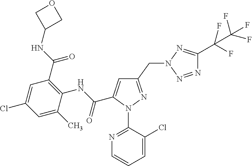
C(C1=CC(CN2N=C(C(F)(F)C(F)(F)F)N=N2)=NN1C1=NC=CC=C1Cl)(NC1=C(C(NC2COC2)=O)C=C(Cl)C=C1C)=O
